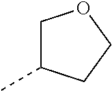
C1C(C)CCO1
